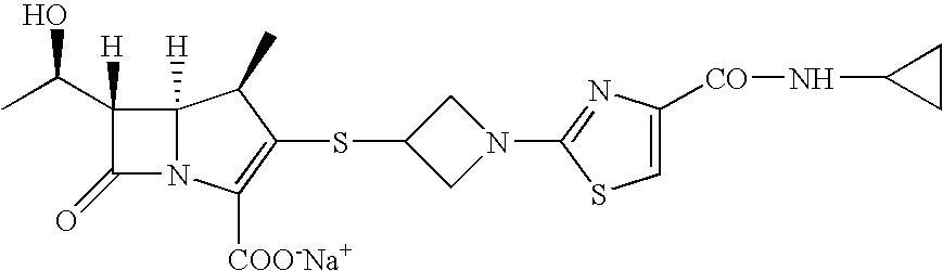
C1N(C2=NC([CO]NC3CC3)=CS2)CC1SC1=C([COO-Na+])N2C(=O)C([H])(C(C)O)C2([H])C1C
